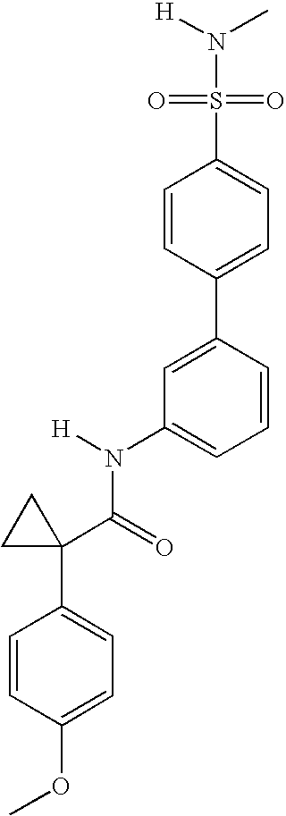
C1=C(C2=CC=C(S(N(C)[H])(=O)=O)C=C2)C=CC=C1N(C(C1(C2=CC=C(OC)C=C2)CC1)=O)[H]
